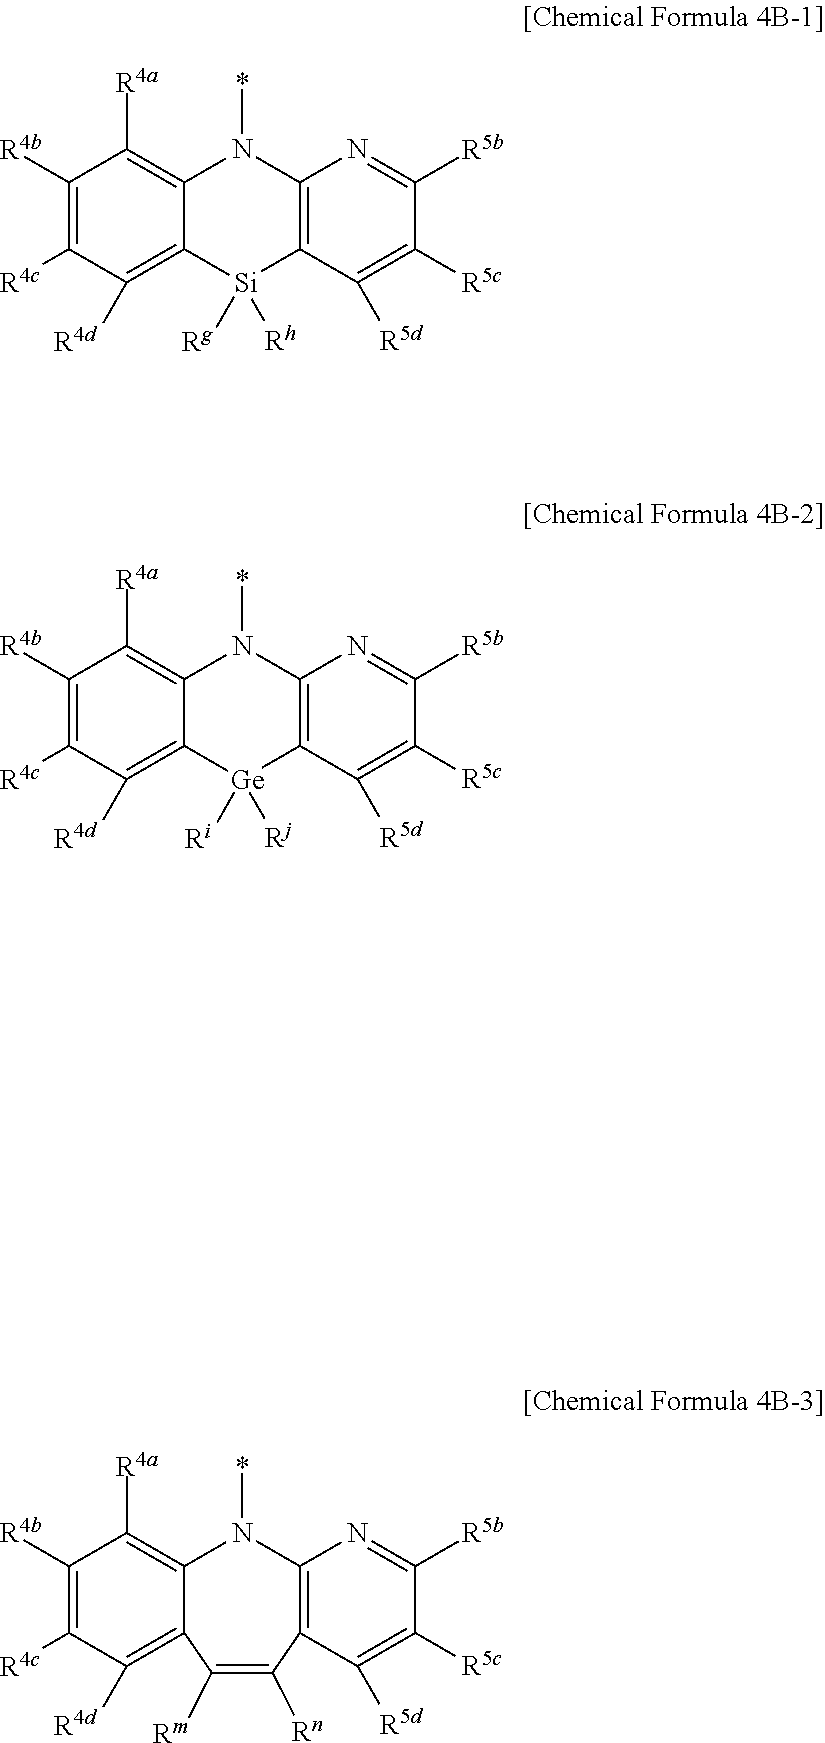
C1([R4b])=C([R4c])C([R4d])=C2C(=C1[R4a])N(*)C1=C([Si]2([Rg])[Rh])C([R5d])=C([R5c])C([R5b])=N1.C1([R4b])=C([R4c])C([R4d])=C2C(=C1[R4a])N(*)C1=C([Ge]2([Ri])[Rj])C([R5d])=C([R5c])C([R5b])=N1.C1([R4b])=C([R4c])C([R4d])=C2C(=C1[R4a])N(*)C1=C(C([R5d])=C([R5c])C([R5b])=N1)C([Rn])=C2[Rm]
